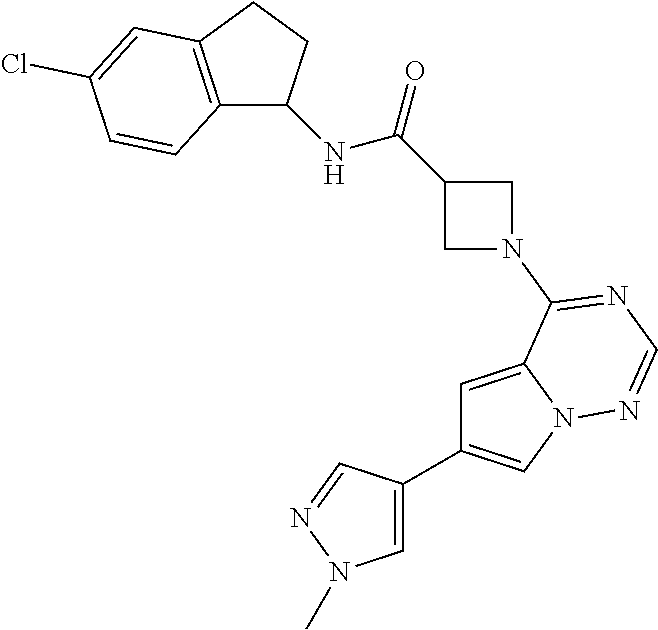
C1=C(C2=CN3C(=C2)C(N2CC(C(=O)NC4C5=C(CC4)C=C(Cl)C=C5)C2)=NC=N3)C=NN1C
